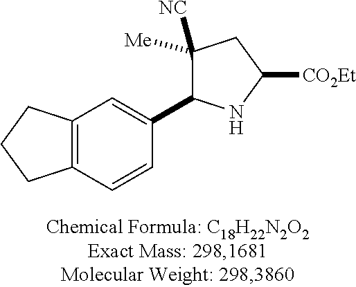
C1(C2C([NC])([Me])CC([CO2Et])N2)=CC2=C(C=C1)CCC2
